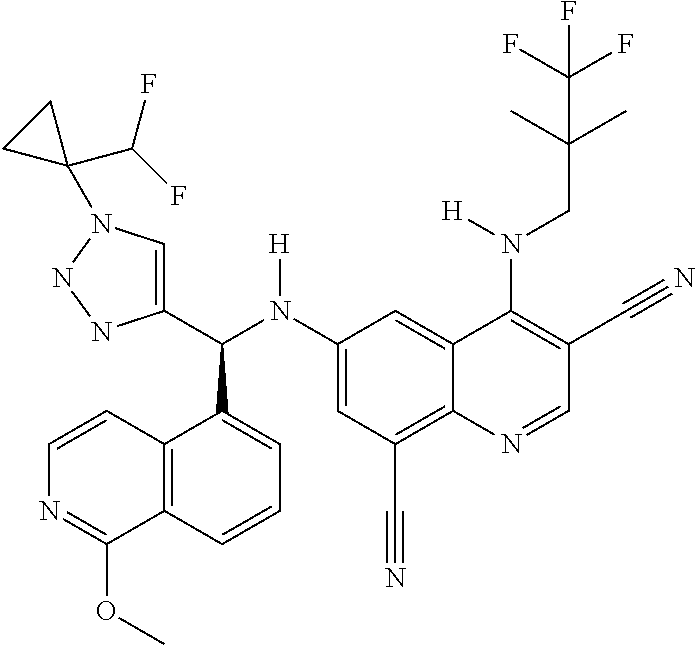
C1(N(C(C2=CN(C3(C(F)F)CC3)NN2)C2=CC=CC3=C2C=CN=C3OC)[H])=CC(C#N)=C2C(=C1)C(N(CC(C)(C)C(F)(F)F)[H])=C(C#N)C=N2
